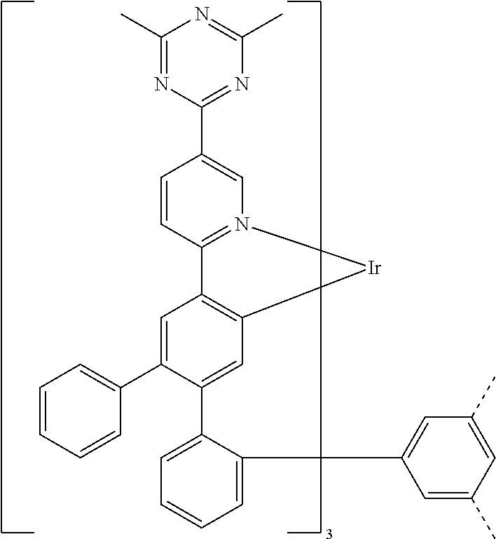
C1=CC=CC(C2=CC3=C(C=C2C2=CC=CC=C2C2=CC(C)=CC(C)=C2)[Ir]N2=C3C=CC(C3=NC(C)=NC(C)=N3)=C2)=C1
